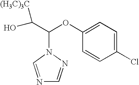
C1(OC(N2C=NC=N2)C(O)[(H3C)3C])=CC=C(Cl)C=C1
